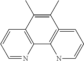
C1=NC2=C(C=C1)C(C)=C(C)C1=C2NC=CC=1
